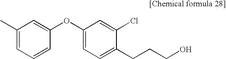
C1(C)=CC=CC(OC2=CC=C(CCCO)C(Cl)=C2)=C1
